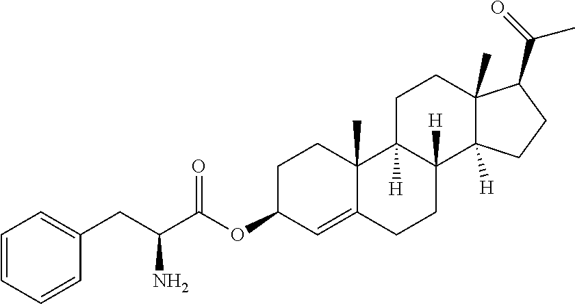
C(C(C(OC1C=C2C(C)(CC1)C1([H])C([H])(CC2)C2([H])C(C)(CC1)C(C(=O)C)CC2)=O)N)C1=CC=CC=C1
